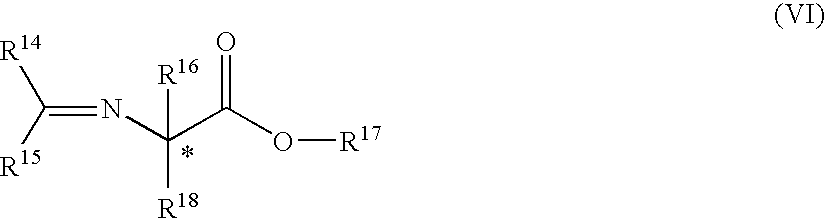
C([R15])([R14])=NC(C(O[R17])=O)([R16])[R18].*
